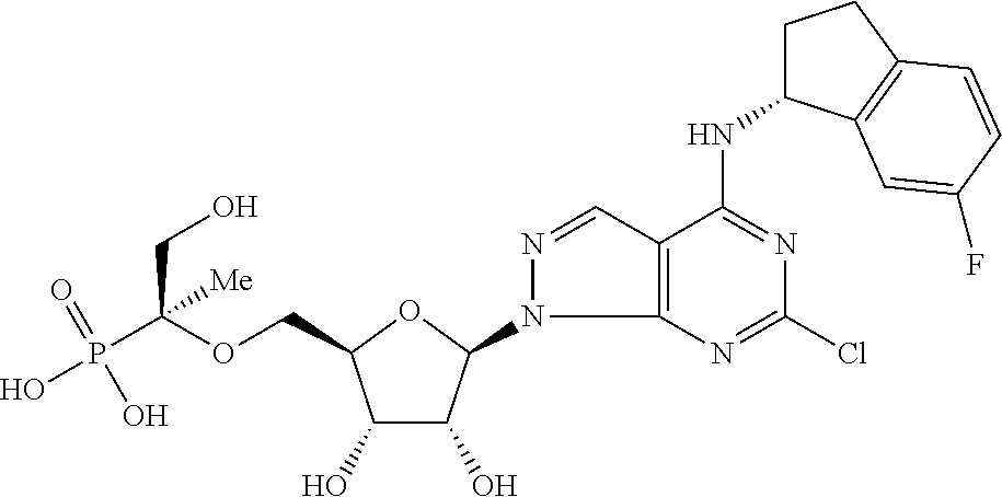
C(OCC1C(O)C(O)C(N2C3=C(C=N2)C(NC2CCC4=C2C=C(F)C=C4)=NC(Cl)=N3)O1)(P(O)(=O)O)(CO)[Me]
